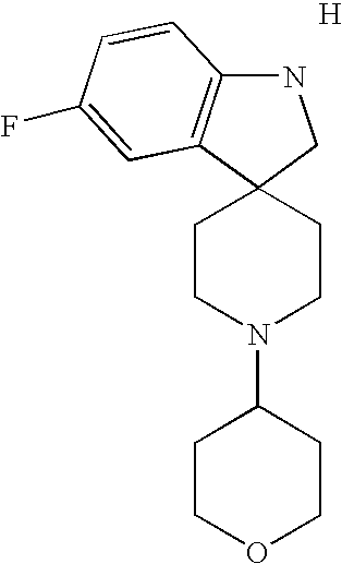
N1C2=C(C3(C1)CCN(C1CCOCC1)CC3)C=C(F)C=C2.[H]
